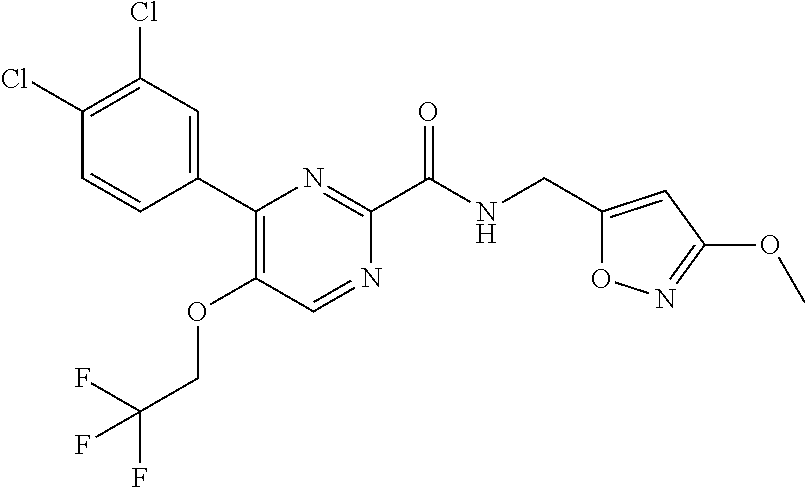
C1=CC(C2=C(OCC(F)(F)F)C=NC(C(NCC3=CC(OC)=NO3)=O)=N2)=CC(Cl)=C1Cl
